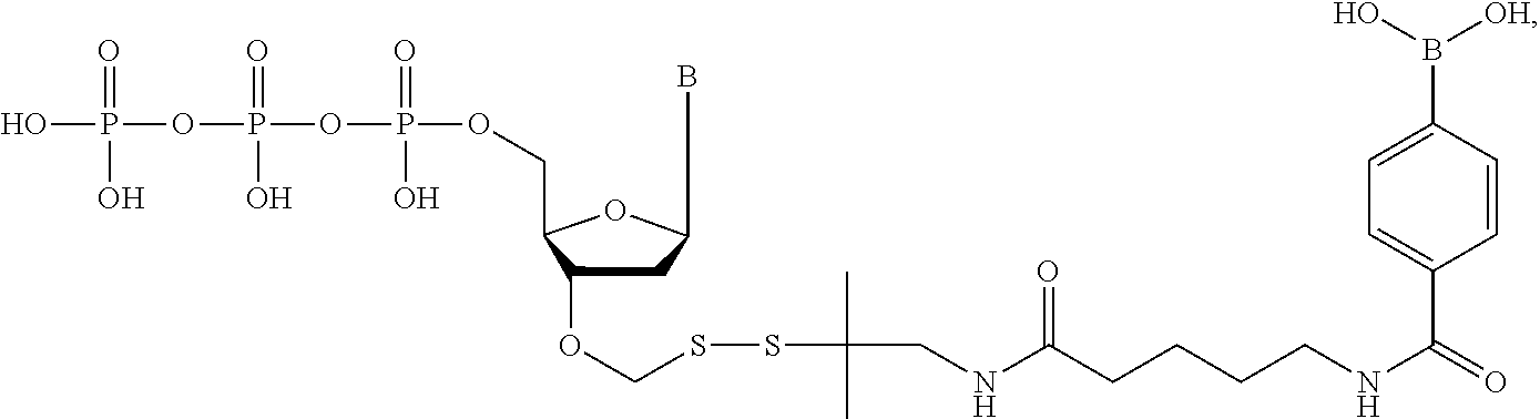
C1C(OCSSC(C)(C)CNC(CCCCNC(C2=CC=C(B([OH])O)C=C2)=O)=O)C(COP(OP(=O)(O)OP(O)(=O)O)(O)=O)OC1B
